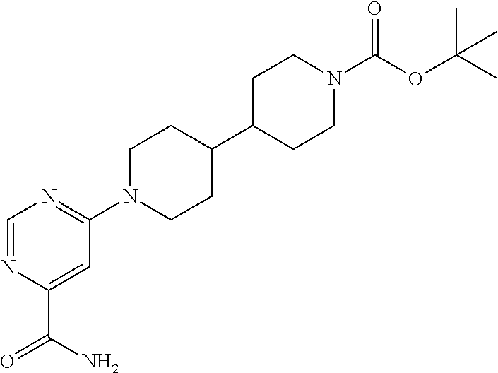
C1=NC(C(=O)N)=CC(N2CCC(C3CCN(C(OC(C)(C)C)=O)CC3)CC2)=N1
